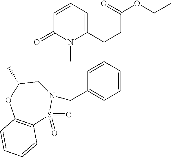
C(C1=CC=CC(=O)N1C)(CC(=O)OCC)C1=CC(CN2CC(C)OC3=C(S2(=O)=O)C=CC=C3)=C(C)C=C1
